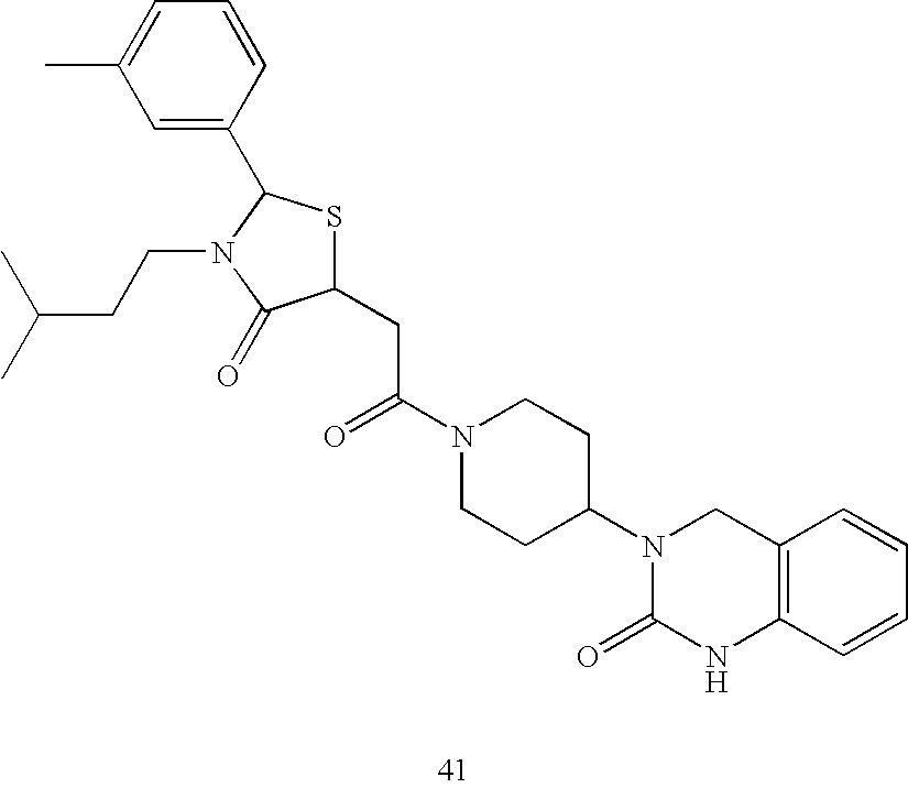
C1(CC(N2CCC(N3C(=O)NC4=C(C3)C=CC=C4)CC2)=O)SC(C2=CC(C)=CC=C2)N(CCC(C)C)C1=O
